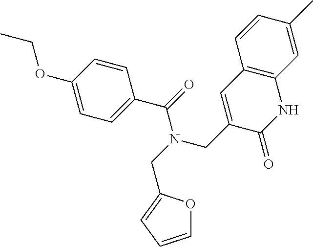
C1=CC=C(CN(CC2=CC3=C(NC2=O)C=C(C)C=C3)C(C2=CC=C(OCC)C=C2)=O)O1
